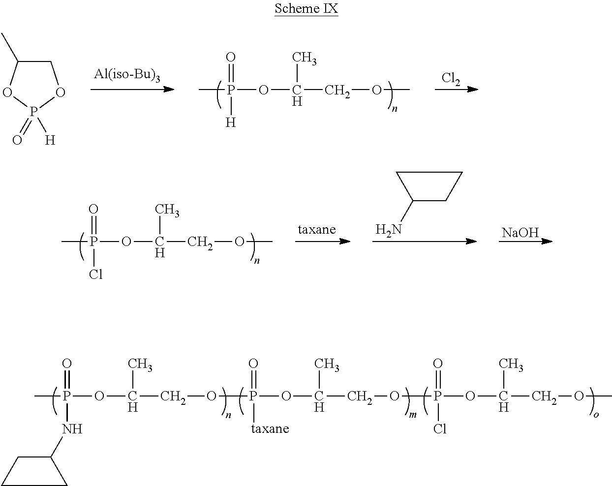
CP(OC(COP(=O)([taxane])OC(C)COP(=O)(Cl)OC(C)COC)C)(=O)NC1CCC1.[Cl2].CP(OC(COC)C)(=O)[H].C1C(C)OP(=O)([H])O1.C1(N)CCC1.[NaOH].CP(OC(COC)C)(=O)Cl
